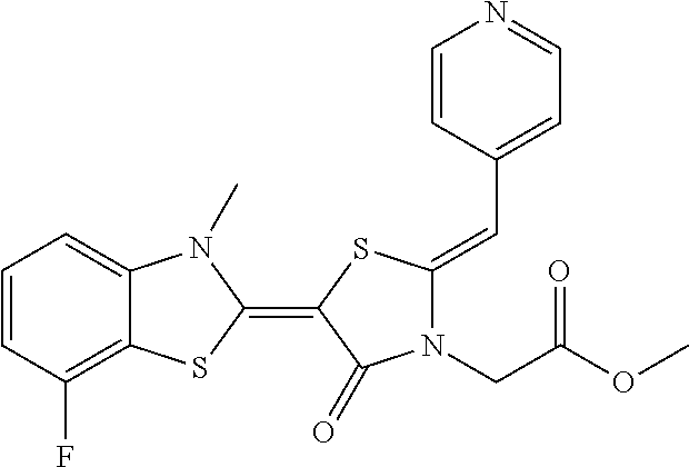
C1=CC(F)=C2C(=C1)N(C)C(=C1SC(=CC3=CC=NC=C3)N(CC(OC)=O)C1=O)S2
